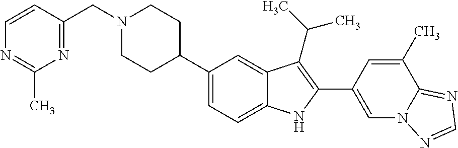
N1(CC2=NC(C)=NC=C2)CCC(C2=CC=C3C(=C2)C(C(C)C)=C(C2=CN4C(=NC=N4)C(C)=C2)N3)CC1
